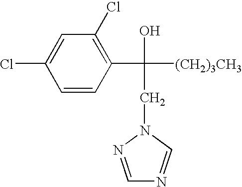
C1(Cl)=C(C([(CH2)3CH3])(O)CN2C=NC=N2)C=CC(Cl)=C1
